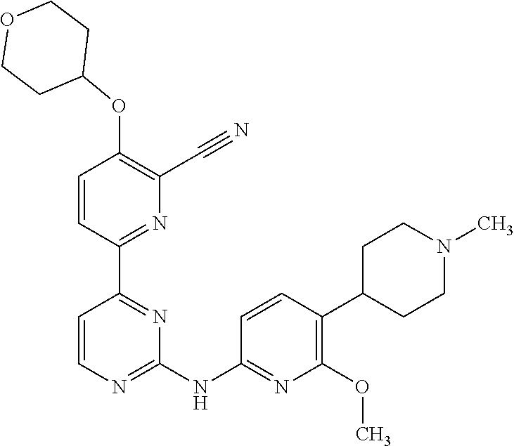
O(C1=C(C#N)N=C(C2=NC(NC3=NC(OC)=C(C4CCN(C)CC4)C=C3)=NC=C2)C=C1)C1CCOCC1
